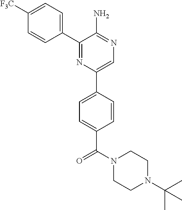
C1([F3C])=CC=C(C2=NC(C3=CC=C(C(N4CCN(C(C)(C)C)CC4)=O)C=C3)=CN=C2N)C=C1
